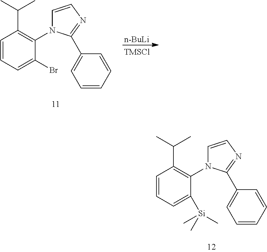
C1=CC=C(Br)C(N2C=CN=C2C2=CC=CC=C2)=C1C(C)C.[n-BuLi].[TMSCl].C1=CC=C([Si](C)(C)C)C(N2C=CN=C2C2=CC=CC=C2)=C1C(C)C
